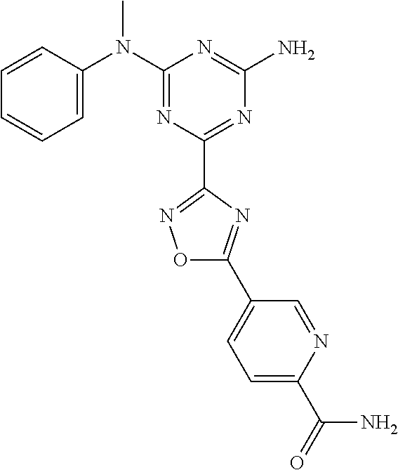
C1=CC(N(C2=NC(C3=NOC(C4=CC=C(C(N)=O)N=C4)=N3)=NC(N)=N2)C)=CC=C1
